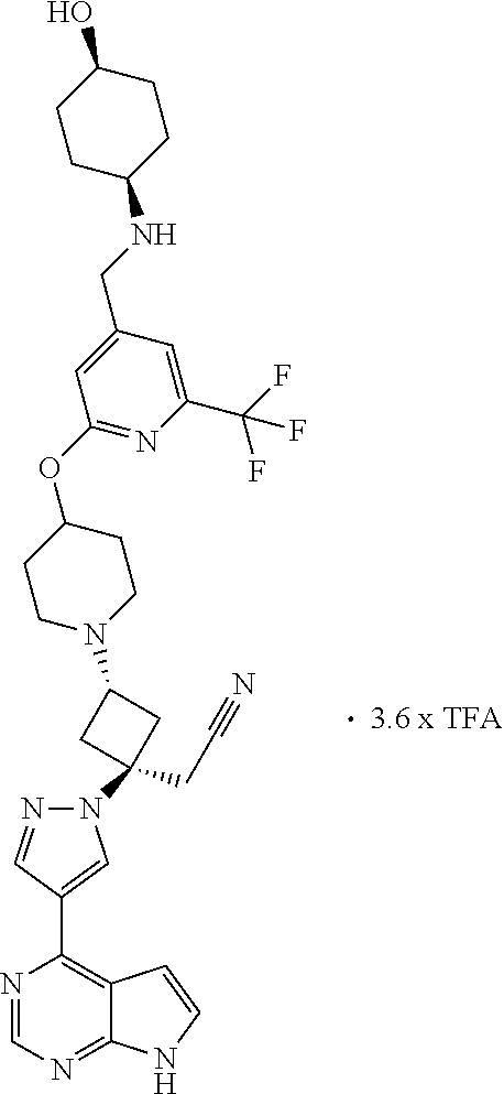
N1=CN=C2C(=C1C1=CN(C3(CC#N)CC(N4CCC(OC5=NC(C(F)(F)F)=CC(CNC6CCC(O)CC6)=C5)CC4)C3)N=C1)C=CN2
